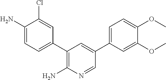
NC1=CC=C(C2=C(N)N=CC(C3=CC=C(OC)C(OC)=C3)=C2)C=C1Cl
